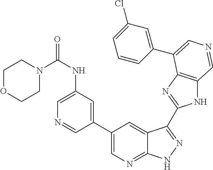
C1(C2=CN=C3C(=C2)C(C2=NC4=C(N2)C=NC=C4C2=CC(Cl)=CC=C2)=NN3)=CC(NC(=O)N2CCOCC2)=CN=C1
